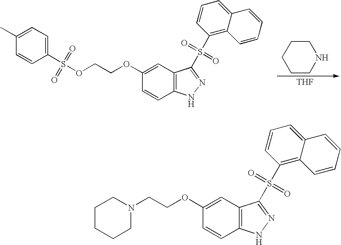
O(CCOC1=CC2=C(C=C1)NN=C2S(C1=C2C(=CC=C1)C=CC=C2)(=O)=O)S(C1=CC=C(C)C=C1)(=O)=O.[THF].C1CCCCN1.C(COC1=CC2=C(C=C1)NN=C2S(C1=C2C(=CC=C1)C=CC=C2)(=O)=O)N1CCCCC1
